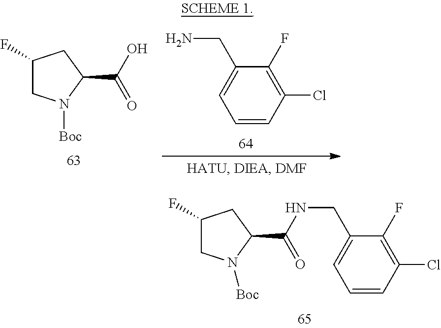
C1(F)CN([Boc])C(C(NCC2=CC=CC(Cl)=C2F)=O)C1.C1(F)CN([Boc])C(C(O)=O)C1.C1=CC(Cl)=C(F)C(CN)=C1
